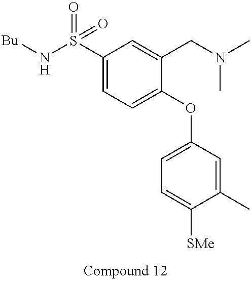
C1(S(N[Bu])(=O)=O)=CC=C(OC2=CC=C([SMe])C(C)=C2)C(CN(C)C)=C1
